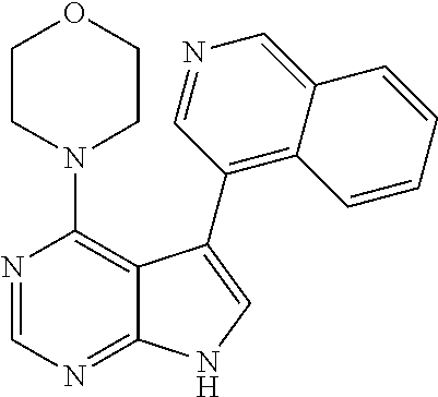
C12=NC=NC(N3CCOCC3)=C1C(C1=C3C(=CN=C1)C=CC=C3)=CN2
